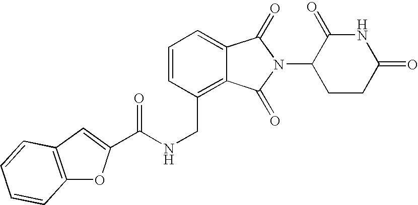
N(CC1=C2C(=CC=C1)C(=O)N(C1CCC(=O)NC1=O)C2=O)C(=O)C1=CC2=C(O1)C=CC=C2
